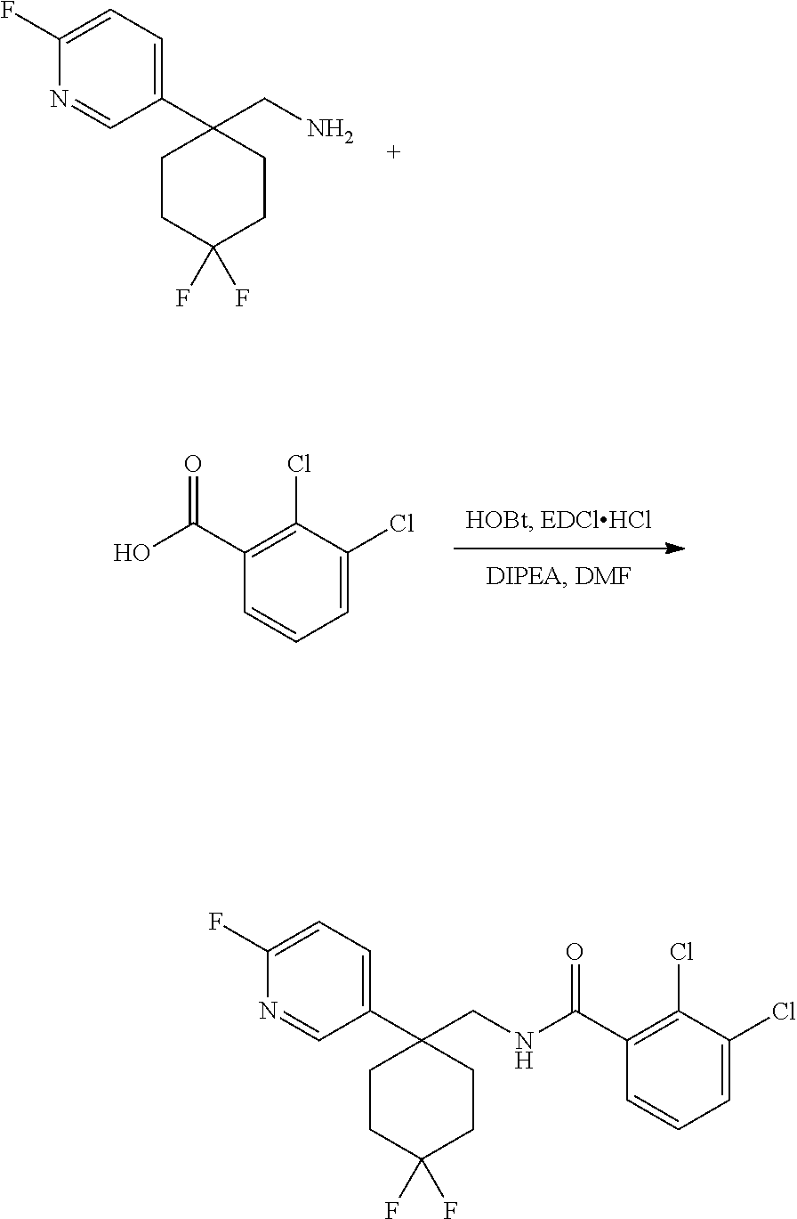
C1(C(NCC2(C3=CC=C(F)N=C3)CCC(F)(F)CC2)=O)=C(Cl)C(Cl)=CC=C1.NCC1(C2=CC=C(F)N=C2)CCC(F)(F)CC1.C1(C(O)=O)=C(Cl)C(Cl)=CC=C1
